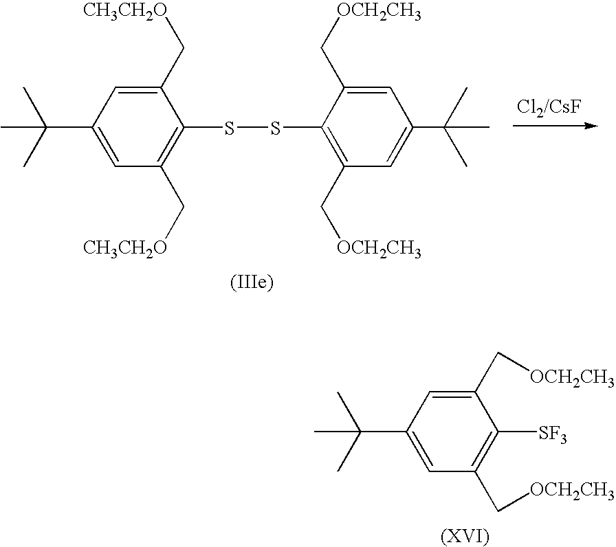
[Cl2/CsF].C1(C(C)(C)C)=CC(C[CH3CH2O])=C(SSC2=C(C[OCH2CH3])C=C(C(C)(C)C)C=C2C[OCH2CH3])C(C[CH3CH2O])=C1.C1(C(C)(C)C)=CC(C[OCH2CH3])=C([SF3])C(C[OCH2CH3])=C1
